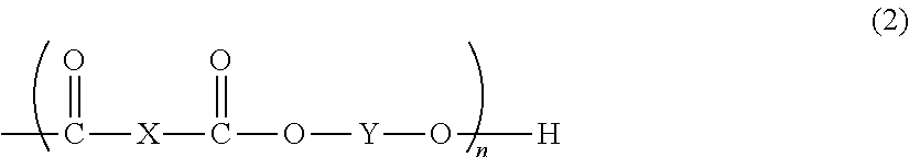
CC([X]C(O[Y]O[H])=O)=O
